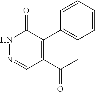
C1=CC=CC(C2=C(C(C)=O)C=NNC2=O)=C1
